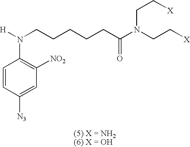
[H]N(CCCCCC(N(CC[X])CC[X])=O)C1=C([NO2])C=C([N3])C=C1
